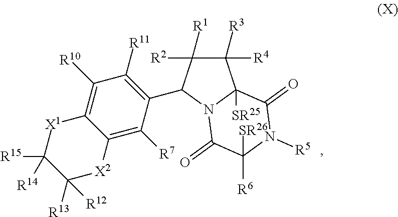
C1([R3])([R4])C([R2])([R1])C(C2=C([R11])C([R10])=C3C(=C2[R7])[X2]C([R13])([R12])C([R15])([R14])[X1]3)N2C1([SR25])C(=O)N([R5])C([R6])([SR26])C2=O
